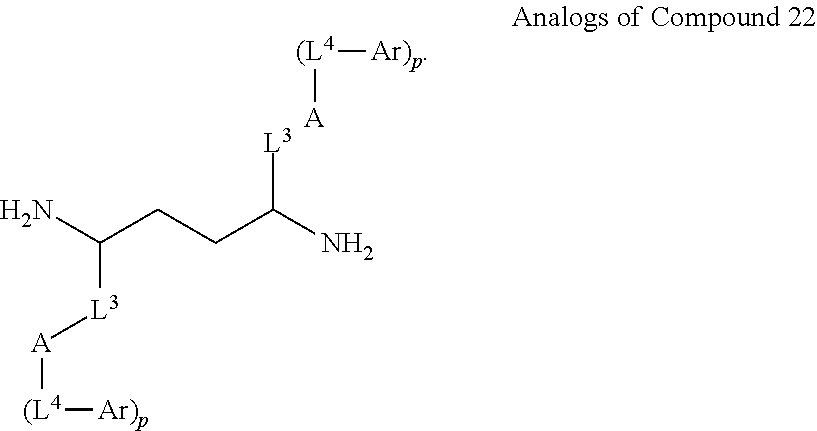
[(L4]([A])[Ar)p].NC(CCC(N)[L3])[L3][A][(L4][Ar)p]
